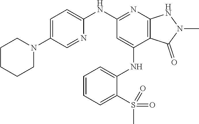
C1(NC2=NC3=C(C(NC4=CC=CC=C4S(C)(=O)=O)=C2)C(=O)N(C)N3)=CC=C(N2CCCCC2)C=N1
